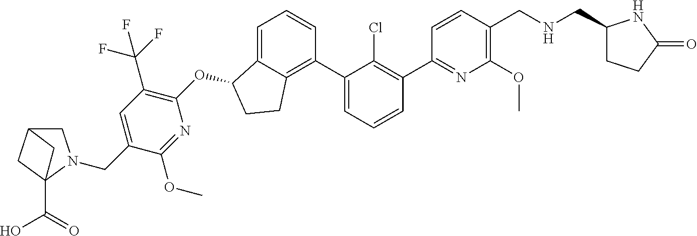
O(C1C2=CC=CC(C3=CC=CC(C4=NC(OC)=C(CNCC5CCC(=O)N5)C=C4)=C3Cl)=C2CC1)C1=C(C(F)(F)F)C=C(CN2CC3CC2(C(=O)O)C3)C(OC)=N1
